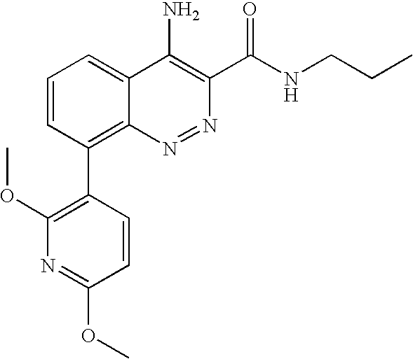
N1=C(OC)C=CC(C2=C3N=NC(C(NCCC)=O)=C(N)C3=CC=C2)=C1OC
